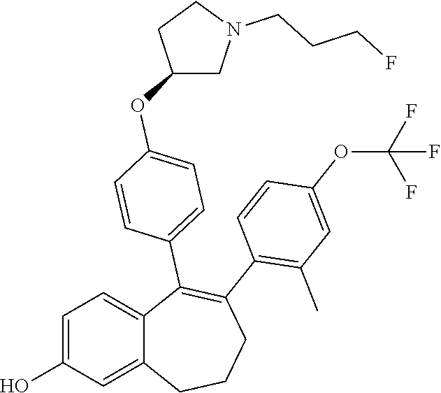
C1=C(O)C=C2C(=C1)C(C1=CC=C(OC3CN(CCCF)CC3)C=C1)=C(C1=C(C)C=C(OC(F)(F)F)C=C1)CCC2
